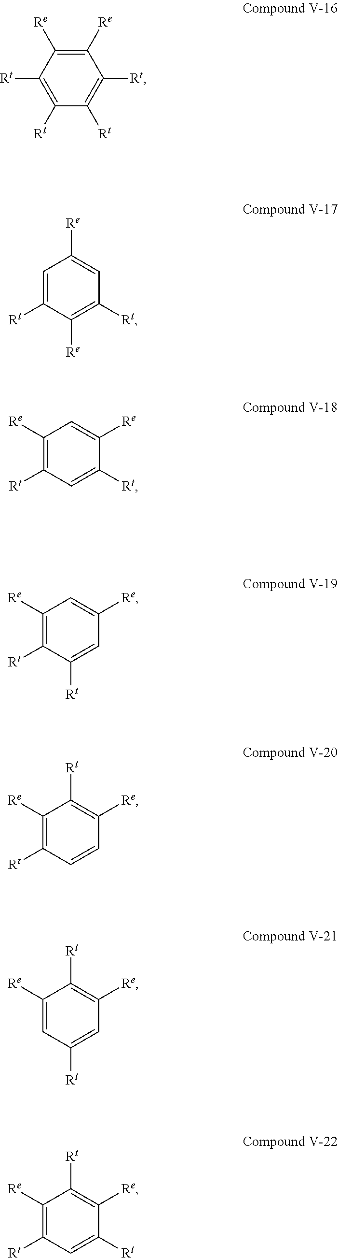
C1([Rt])=C([Rt])C([Rt])=C([Rt])C([Re])=C1[Re].C1([Rt])=C([Re])C([Rt])=CC([Re])=C1.C1([Rt])=CC([Rt])=C([Re])C=C1[Re].C1=C([Rt])C([Rt])=C([Re])C=C1[Re].C1=CC([Rt])=C([Re])C([Rt])=C1[Re].C1=C([Rt])C=C([Re])C([Rt])=C1[Re].C1([Rt])=CC([Rt])=C([Re])C([Rt])=C1[Re]
